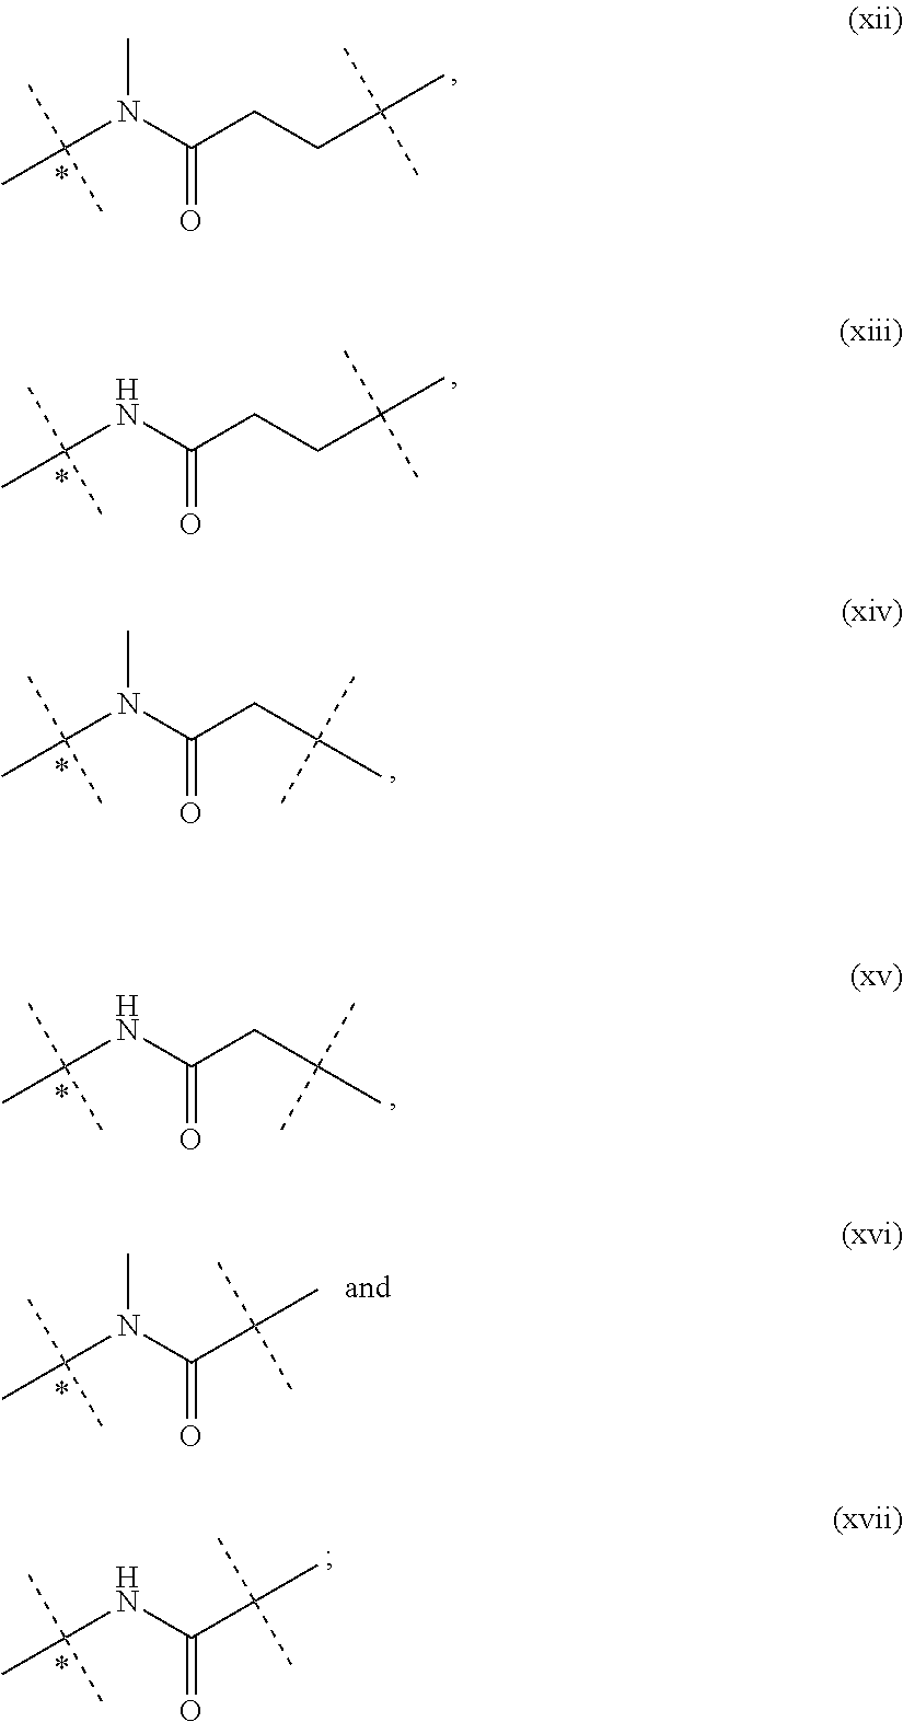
C(N(C(CCC(C)(C)C)=O)C)(C)(C)C.C(NC(CCC(C)(C)C)=O)(C)(C)C.C(N(C(CC(C)(C)C)=O)C)(C)(C)C.C(NC(CC(C)(C)C)=O)(C)(C)C.C(N(C(C(C)(C)C)=O)C)(C)(C)C.C(NC(C(C)(C)C)=O)(C)(C)C
